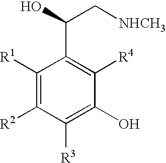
C1([R1])=C([R2])C([R3])=C(O)C([R4])=C1C(O)C[NHCH3]
